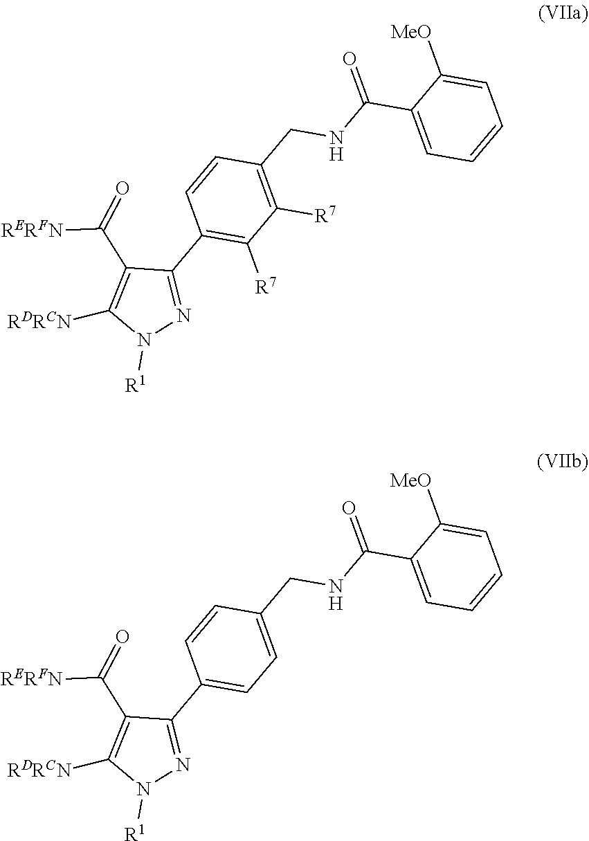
C1(C(NCC2=C([R7])C([R7])=C(C3=NN([R1])C([RDRCN])=C3C(=O)[RERFN])C=C2)=O)=CC=CC=C1[MeO].C1(C(NCC2=CC=C(C3=NN([R1])C([RDRCN])=C3C(=O)[RERFN])C=C2)=O)=CC=CC=C1[MeO]
